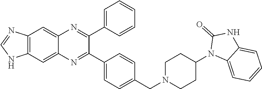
C12=C(C=C3C(=C1)N=C(C1=CC=CC=C1)C(C1=CC=C(CN4CCC(N5C6=CC=CC=C6NC5=O)CC4)C=C1)=N3)NC=N2
